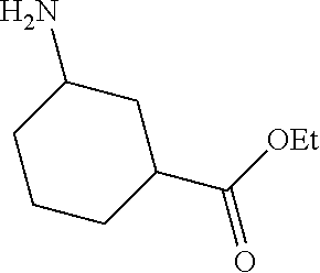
NC1CCCC(C([OEt])=O)C1
